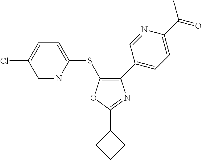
C1=NC(SC2=C(C3=CC=C(C(C)=O)N=C3)N=C(C3CCC3)O2)=CC=C1Cl
